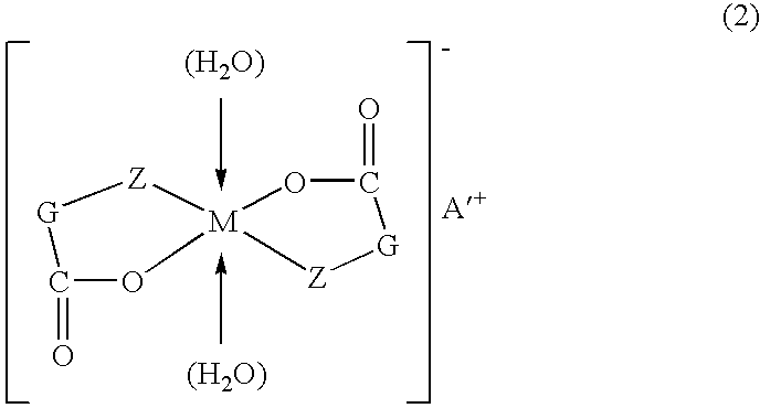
C1(=O)O[M]2([Z][G]1)[Z][G]C(=O)O2.[(H2O)].[(H2O)]
